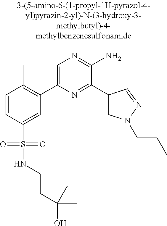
C1=CC(S(=O)(=O)NCCC(O)(C)C)=CC(C2=CN=C(N)C(C3=CN(CCC)N=C3)=N2)=C1C
